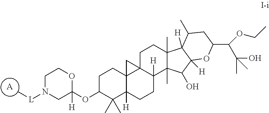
[A].C1N([L]C)CC(OC2C(C)(C)C3([H])C4(CC2)C2(C4)CCC4(C)C(C)(C(O)C5([H])C4([H])C(C)CC(C(C(O)(C)C)OCC)O5)C2([H])CC3)([H])OC1
